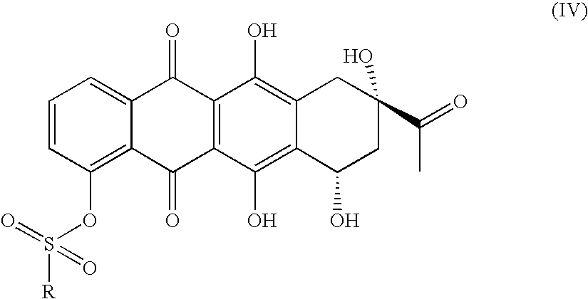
C1=CC(OS([R])(=O)=O)=C2C(=C1)C(=O)C1=C(C2=O)C(O)=C2C(=C1O)CC(C(=O)C)(O)CC2O
